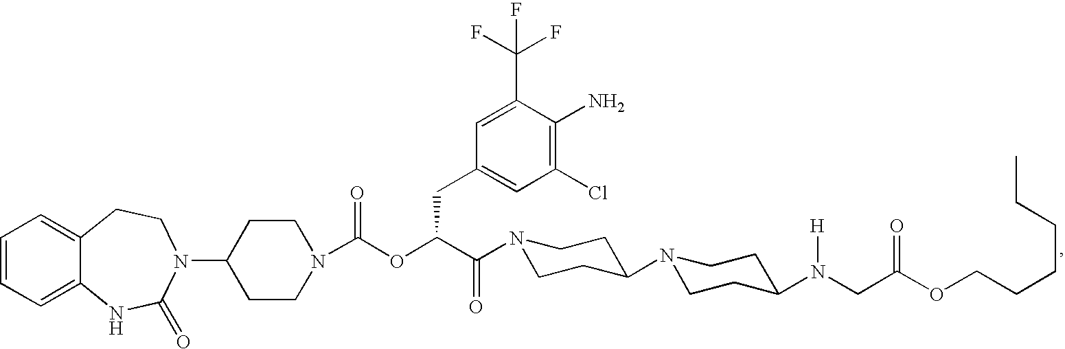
C1=CC=C2C(=C1)CCN(C1CCN(C(OC(C(=O)N3CCC(N4CCC(N(CC(OCCCCCC)=O)[H])CC4)CC3)CC3=CC(Cl)=C(N)C(C(F)(F)F)=C3)=O)CC1)C(=O)N2
